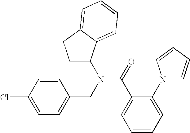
C1=C(Cl)C=CC(CN(C(=O)C2=CC=CC=C2N2C=CC=C2)C2CCC3=CC=CC=C23)=C1
